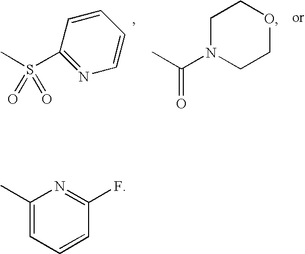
CS(C1=NC=CC=C1)(=O)=O.CC(N1CCOCC1)=O.C1=C(C)N=C(F)C=C1
